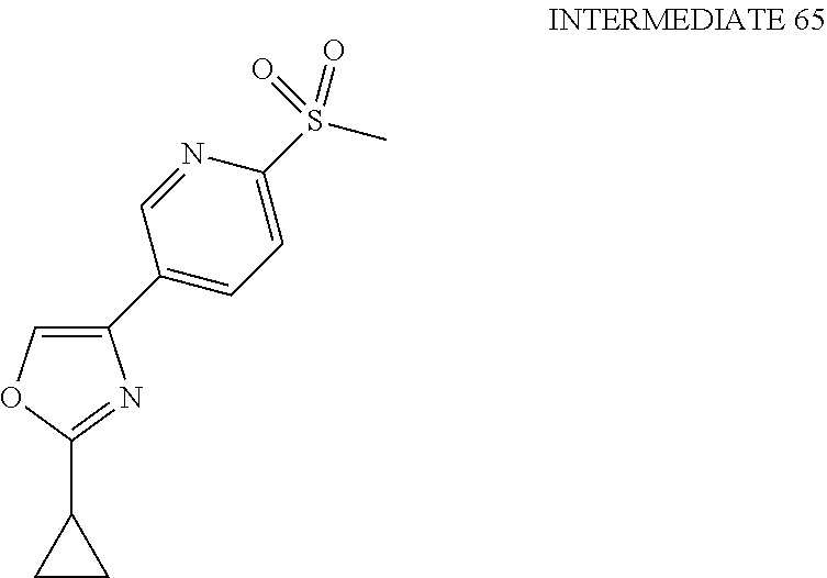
C1(C2=COC(C3CC3)=N2)=CC=C(S(C)(=O)=O)N=C1
